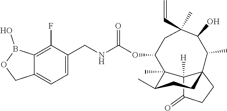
C12([H])C(=O)CCC13CCC(C)C2(C)C(OC(NCC1=CC=C2C(=C1F)B(O)OC2)=O)CC(C=C)(C)C(O)C3C
